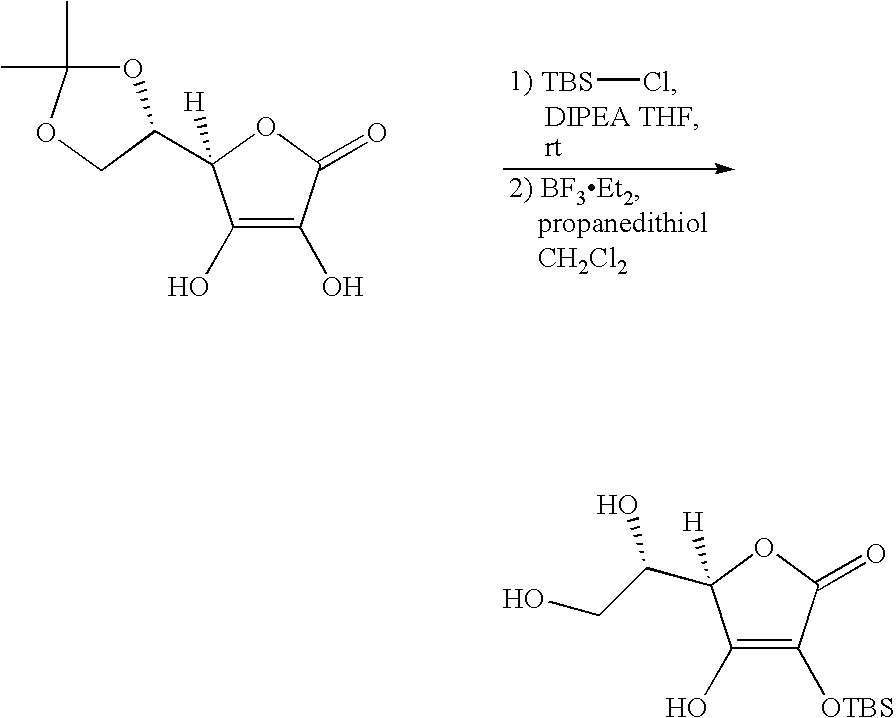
[TBS]Cl.C1(O)=C(O)C(=O)OC1(C1OC(C)(C)OC1)[H].C1(O)=C([OTBS])C(=O)OC1([H])C(CO)O
